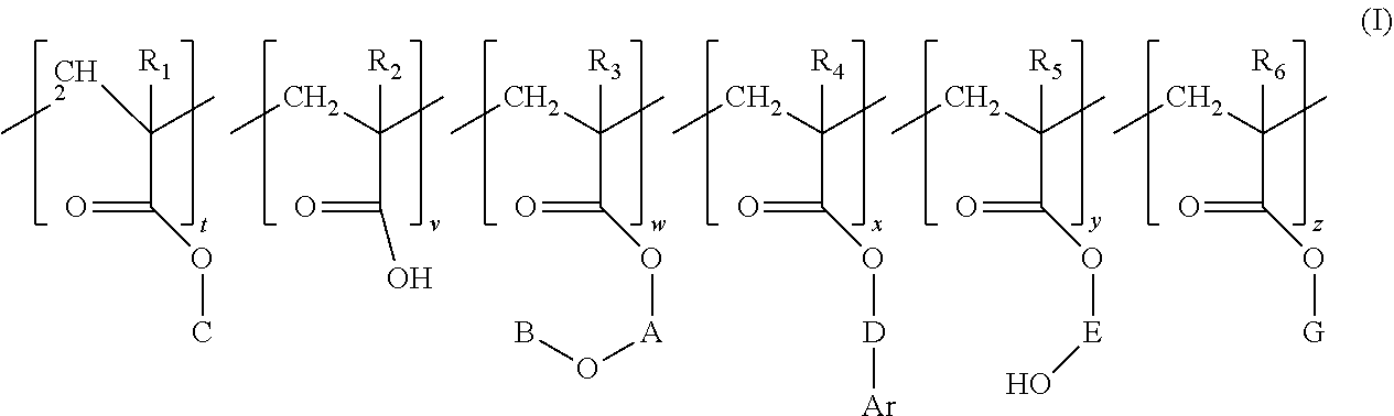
CCC(C)([R1])C(=O)OC.CCC(C)([R2])C(=O)O.CCC(C)([R3])C(=O)O[A]OB.CCC(C)([R4])C(=O)O[D][Ar].CCC(C)([R5])C(=O)O[E]O.CCC(C)([R6])C(=O)O[G]
